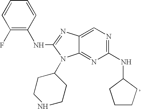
C1(NC2CCCC2)=NC=C2C(=N1)N(C1CCNCC1)C(NC1=C(F)C=CC=C1)=N2
